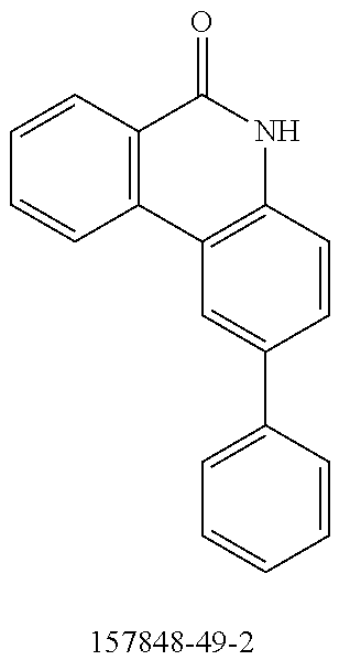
C1=CC2=C(C=C1)C1=C(NC2=O)C=CC(C2=CC=CC=C2)=C1
